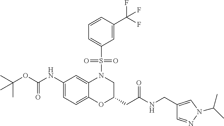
C1(NC(OC(C)(C)C)=O)=CC=C2C(=C1)N(S(C1=CC=CC(C(F)(F)F)=C1)(=O)=O)CC(CC(=O)NCC1=CN(C(C)C)N=C1)O2
